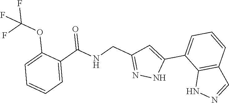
C1=C(C(=O)NCC2=NNC(C3=CC=CC4=C3NN=C4)=C2)C(OC(F)(F)F)=CC=C1
